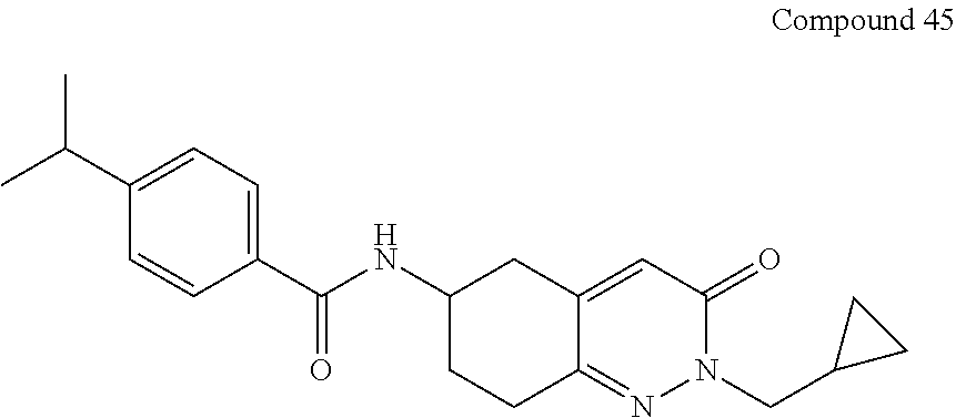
CC(C1=CC=C(C(NC2CCC3=NN(CC4CC4)C(=O)C=C3C2)=O)C=C1)C
